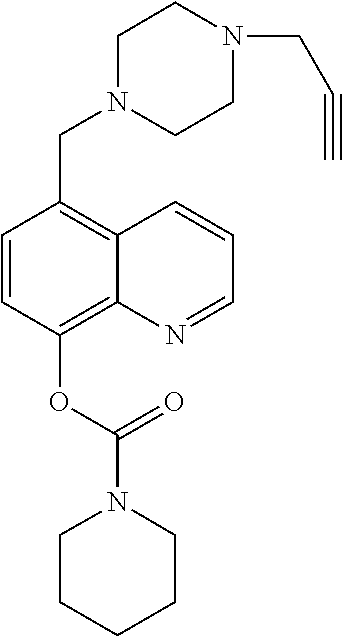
C1=CC(OC(N2CCCCC2)=O)=C2C(=C1CN1CCN(CC#C)CC1)C=CC=N2
